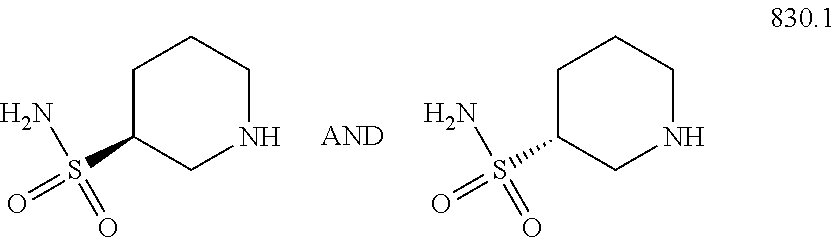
C1(S(N)(=O)=O)CNCCC1.C1(S(N)(=O)=O)CNCCC1
